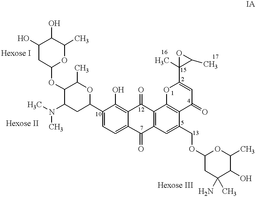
C1(O)CC(OC2C(N(C)C)CC(C3=CC=C4C(=C3O)C(=O)C3=C(C4=O)C=C(COC4CC(N)(C)C(O)C(C)O4)C4=C3OC(C3(C)C(C)O3)=CC4=O)OC2C)OC(C)C1O
